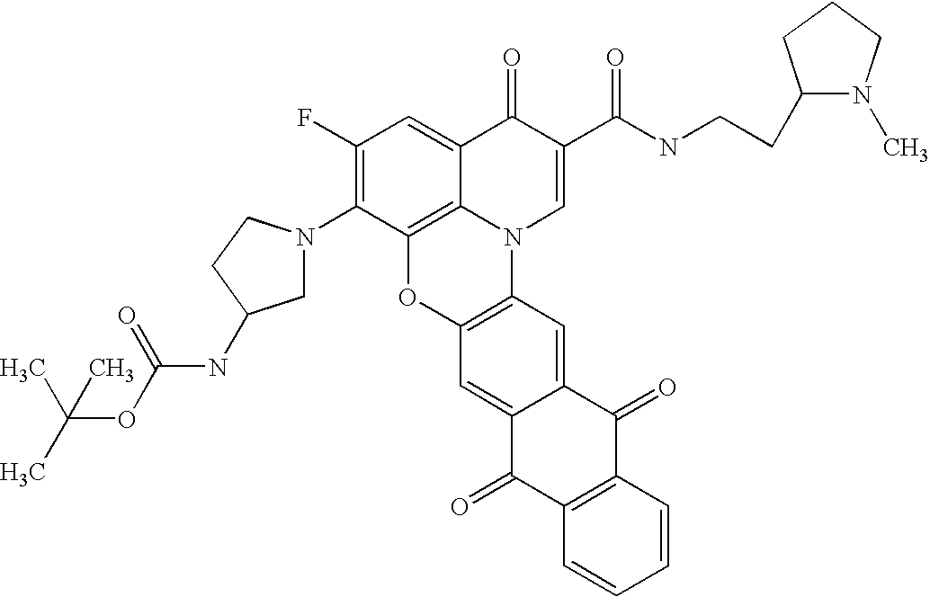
C1(F)=C(N2CC(NC(=O)OC(C)(C)C)CC2)C2=C3C(=C1)C(=O)C(C(NCCC1N(C)CCC1)=O)=CN3C1=C(O2)C=C2C(=C1)C(=O)C1=C(C2=O)C=CC=C1
